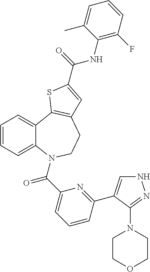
N1C=C(C2=NC(C(=O)N3C4=CC=CC=C4C4=C(CC3)C=C(C(=O)NC3=C(F)C=CC=C3C)S4)=CC=C2)C(N2CCOCC2)=N1
